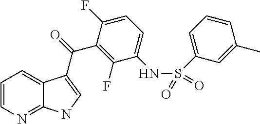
C12=NC=CC=C1C(C(=O)C1=C(F)C(NS(C3=CC=CC(C)=C3)(=O)=O)=CC=C1F)=CN2
